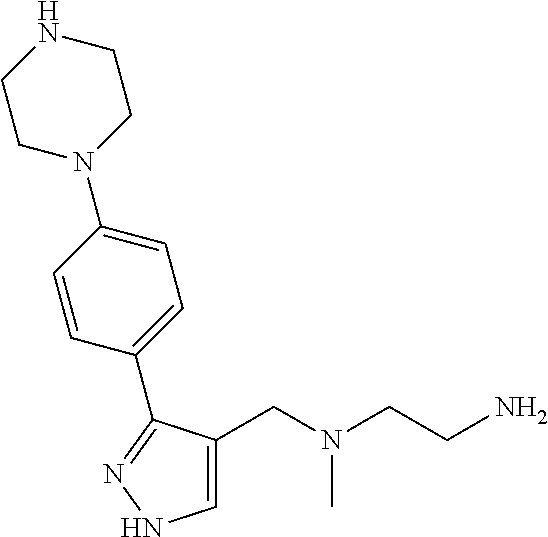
C1=C(CN(CCN)C)C(C2=CC=C(N3CCNCC3)C=C2)=NN1
